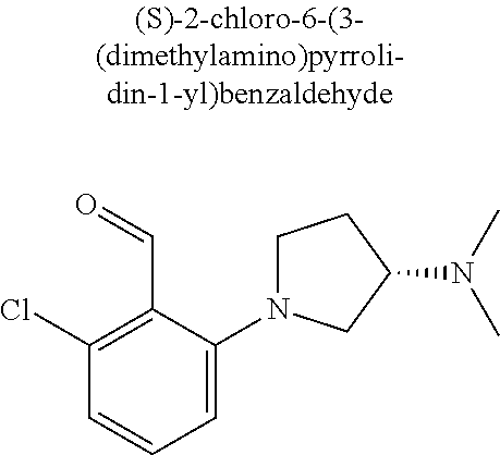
C1(Cl)=C(C=O)C(N2CCC(N(C)C)C2)=CC=C1
